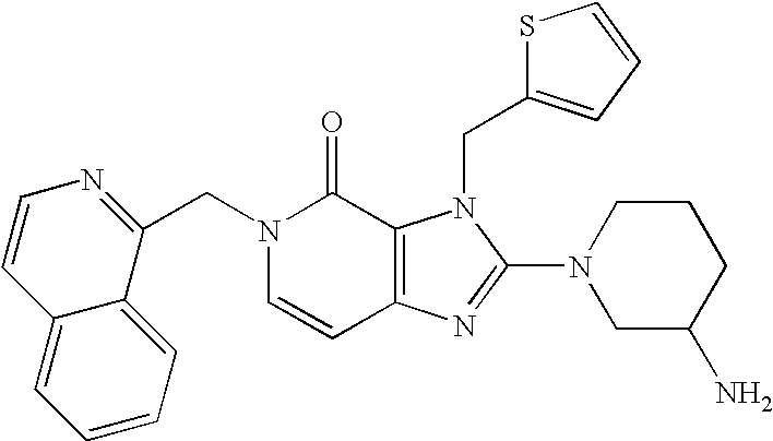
C(N1C=CC2=C(C1=O)N(CC1=CC=CS1)C(N1CC(N)CCC1)=N2)C1=NC=CC2=CC=CC=C12
